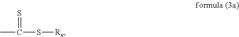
CC(=S)S[Rv]
